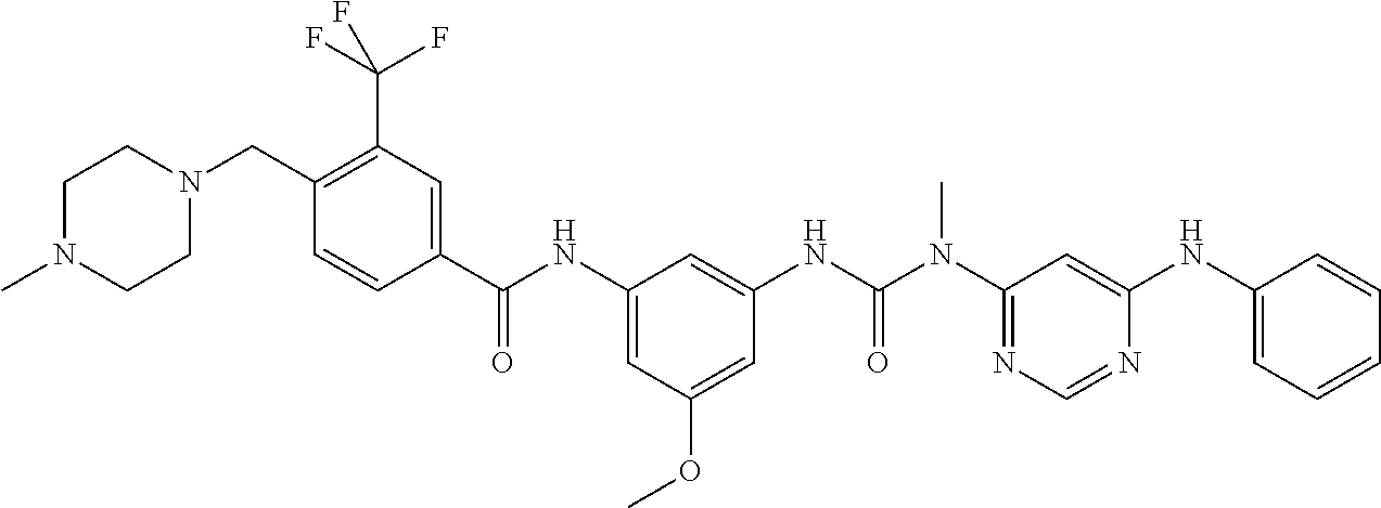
C1(C(NC2=CC(OC)=CC(NC(N(C3=NC=NC(NC4=CC=CC=C4)=C3)C)=O)=C2)=O)=CC(C(F)(F)F)=C(CN2CCN(C)CC2)C=C1
